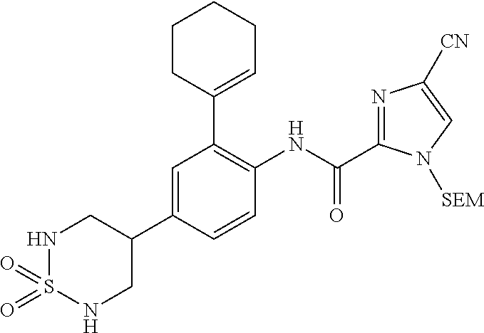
N1S(=O)(=O)NCC(C2=CC(C3=CCCCC3)=C(NC(C3=NC([CN])=CN3[SEM])=O)C=C2)C1
